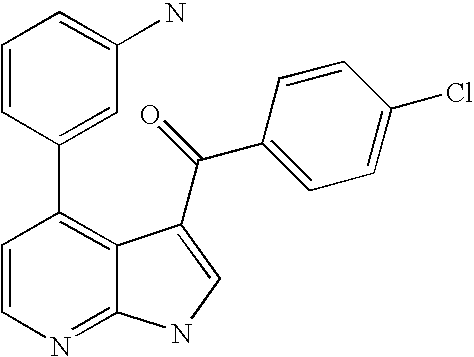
C1=CN=C2C(=C1C1=CC(N)=CC=C1)C(C(C1=CC=C(Cl)C=C1)=O)=CN2
